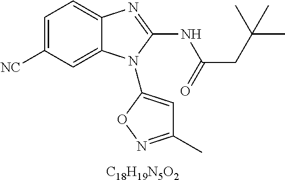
C1=C([NC])C=C2C(=C1)N=C(NC(CC(C)(C)C)=O)N2C1=CC(C)=NO1.[C18H19N5O2]
